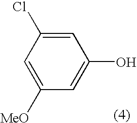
C1=C(O)C=C(Cl)C=C1[MeO]
